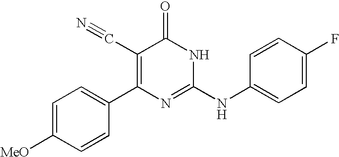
C1=CC(C2=C(C#N)C(=O)NC(NC3=CC=C(F)C=C3)=N2)=CC=C1[MeO]
